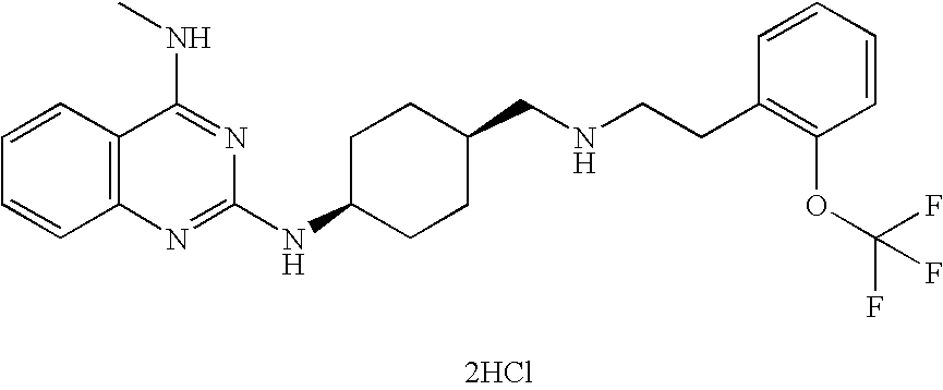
[2HCl].C1=CC2=C(C=C1)N=C(NC1CCC(CNCCC3=C(OC(F)(F)F)C=CC=C3)CC1)N=C2NC
